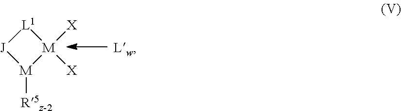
[L1]1[J][M]([R5z-2])[M]1([X])[X]
